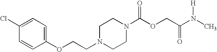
N1(CCOC2=CC=C(Cl)C=C2)CCN(C(OCC(N(C)[H])=O)=O)CC1
